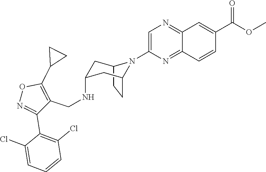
C12CCC(CC(NCC3=C(C4CC4)ON=C3C3=C(Cl)C=CC=C3Cl)C1)N2C1=CN=C2C(=N1)C=CC(C(OC)=O)=C2
